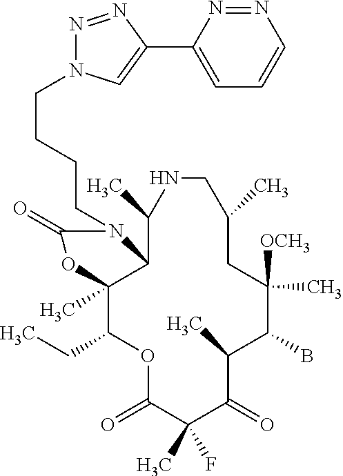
O1C(=O)C(C)(F)C(=O)C(C)C(B)C([OCH3])(C)CC(C)CNC(C)C2C(C)(C1CC)OC(=O)N2CCCCN1N=NC(C2=CC=CN=N2)=C1
